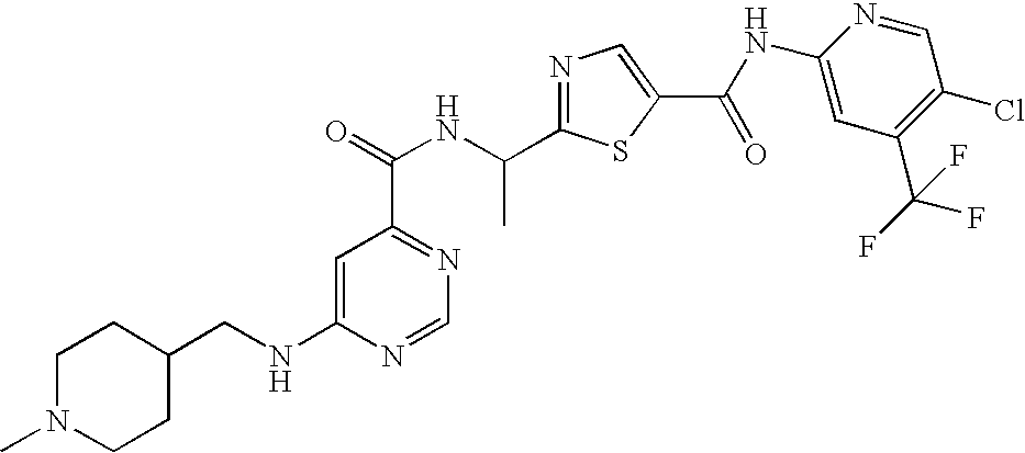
N1=C(C(NC(=O)C2=NC=NC(NCC3CCN(C)CC3)=C2)C)SC(C(NC2=CC(C(F)(F)F)=C(Cl)C=N2)=O)=C1
